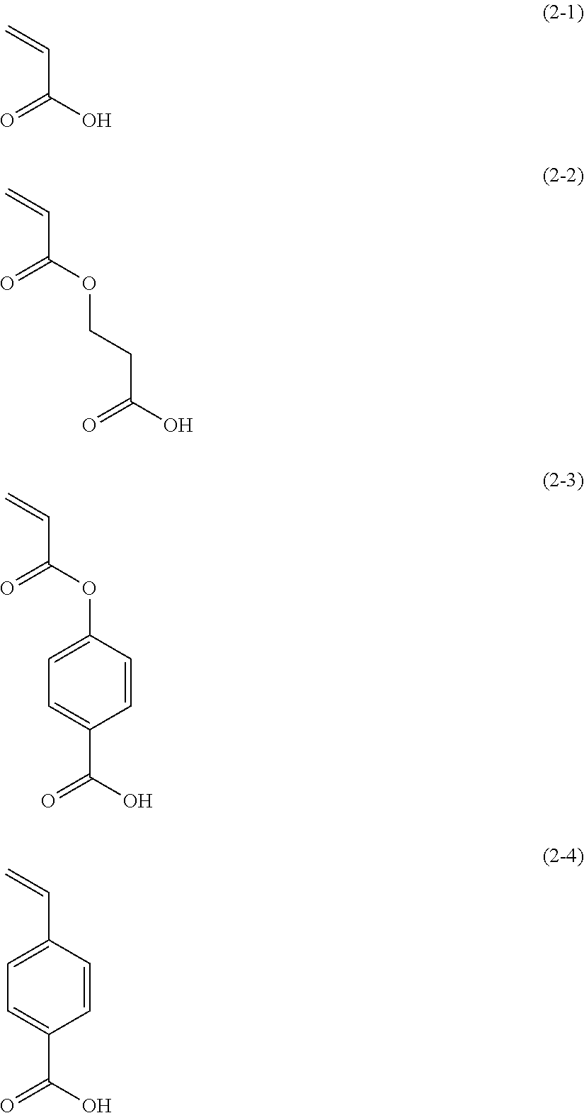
C(C(O)=O)=C.C(C(OCCC(O)=O)=O)=C.C(C(OC1=CC=C(C(O)=O)C=C1)=O)=C.C(=C)C1=CC=C(C(O)=O)C=C1
